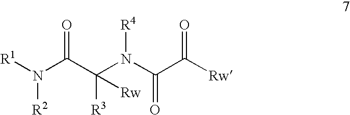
[R1]N(C(C(N([R4])C(C([Rw])=O)=O)([R3])[Rw])=O)[R2]
